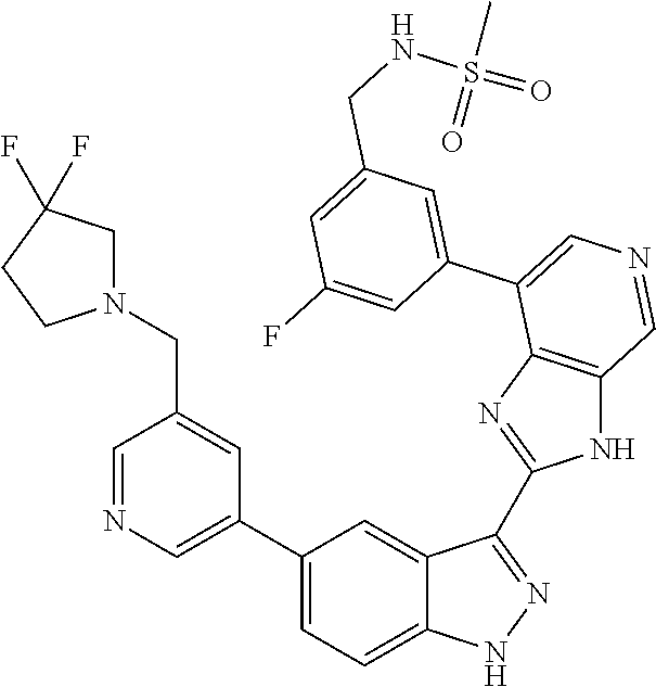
C1(C2=CN=CC(CN3CC(F)(F)CC3)=C2)=CC=C2C(=C1)C(C1=NC3=C(N1)C=NC=C3C1=CC(CNS(=O)(C)=O)=CC(F)=C1)=NN2
